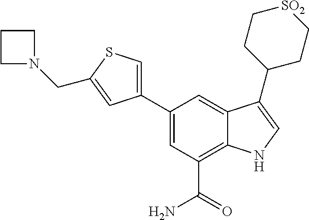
C1(C2=CSC(CN3CCC3)=C2)=CC(C(N)=O)=C2C(=C1)C(C1CC[SO2]CC1)=CN2
